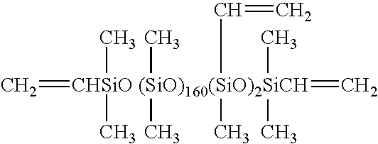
C=[CHSiO (SiO)160(SiO)2SiCH](=C)(C)(C)(C)(C)(C=C)(C)(C)C
